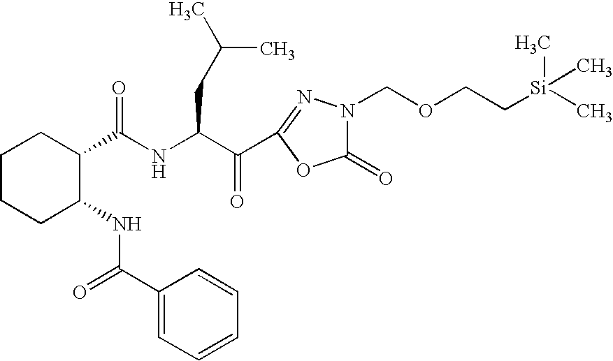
C(NC(C(=O)C1=NN(COCC[Si](C)(C)C)C(=O)O1)CC(C)C)(=O)C1CCCCC1NC(C1=CC=CC=C1)=O
